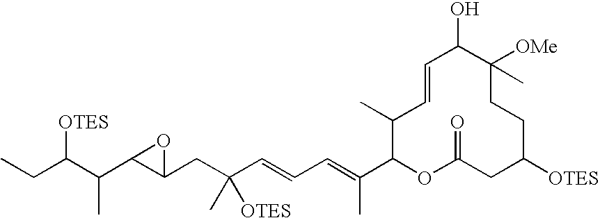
CCC(C(C1C(CC(C=CC=C(C2OC(=O)CC([OTES])CCC([OMe])(C)C(O)C=CC2C)C)([OTES])C)O1)C)[OTES]
